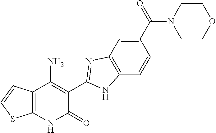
C1(C(N2CCOCC2)=O)=CC2=C(C=C1)NC(C1=C(N)C3=C(NC1=O)SC=C3)=N2
